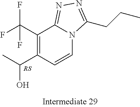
C1(C(F)(F)F)=C(C(O)C)C=CN2C1=NN=C2CCC
